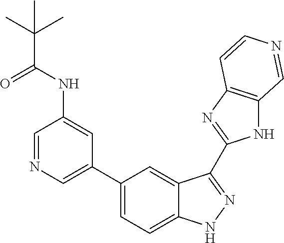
C1(C2=CN=CC(NC(C(C)(C)C)=O)=C2)=CC=C2C(=C1)C(C1=NC3=C(N1)C=NC=C3)=NN2
